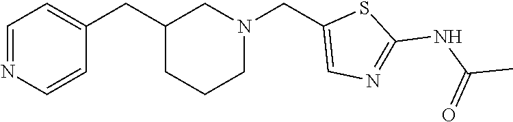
C(C1CCCN(CC2=CN=C(NC(=O)C)S2)C1)C1=CC=NC=C1
